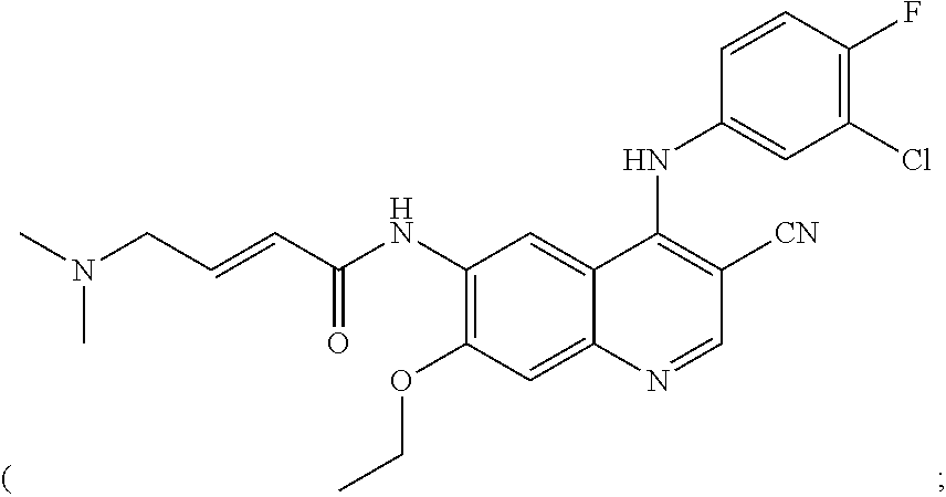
N(C1=C(OCC)C=C2C(=C1)C(NC1=CC(Cl)=C(F)C=C1)=C([CN])C=N2)C(C=CCN(C)C)=O
